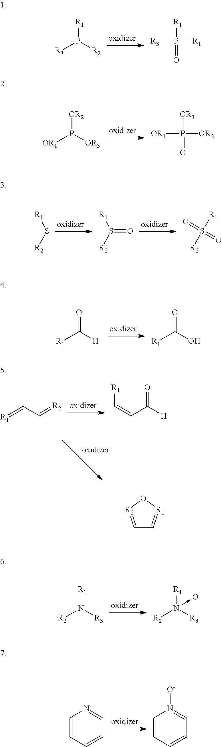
[R3]P([R2])[R1].P([R1])([R3])([R1])=O.[OR1]P([OR3])[OR2].P([OR3])([OR1])([OR2])=O.[R1]S[R2].[R1]S([R2])=O.[R1]S([R2])(=O)=O.[R1]C([H])=O.[R1]C(O)=O.[R1]=CC=[R2].C(=CC([H])=O)[R1].[R2]N([R3])[R1].[R2]N([R3])([R1])->O.C1=CC=CC=N1.C1=CC=CC=N1[O-].C1=[R2]O[R1]=C1
